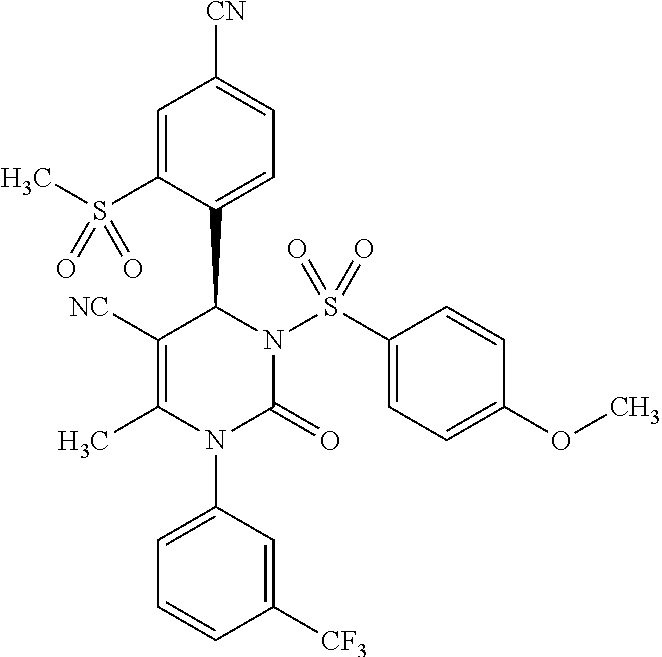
C1([NC])=C(C)N(C2=CC=CC([CF3])=C2)C(=O)N(S(C2=CC=C(OC)C=C2)(=O)=O)C1C1=CC=C([CN])C=C1S(C)(=O)=O
